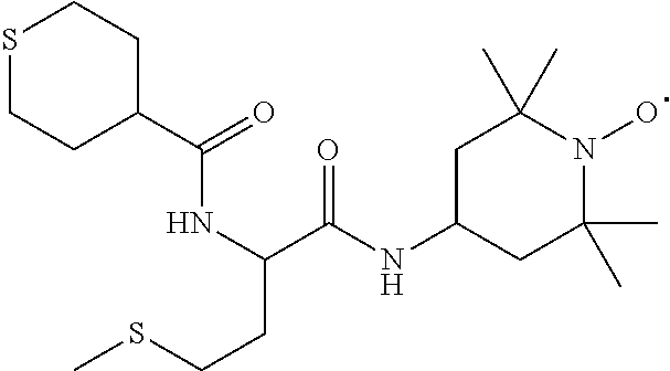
C(C(NC1CC(C)(C)N(O)C(C)(C)C1)=O)(NC(C1CCSCC1)=O)CCSC
